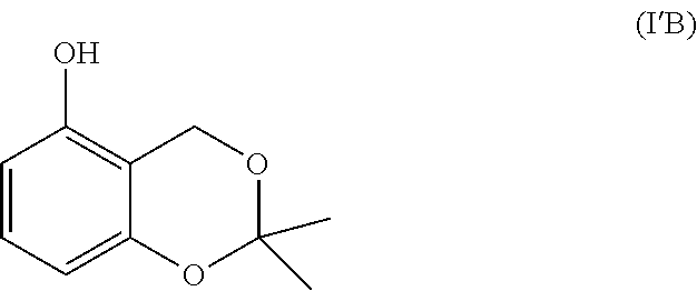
C1=CC(O)=C2COC(C)(C)OC2=C1
